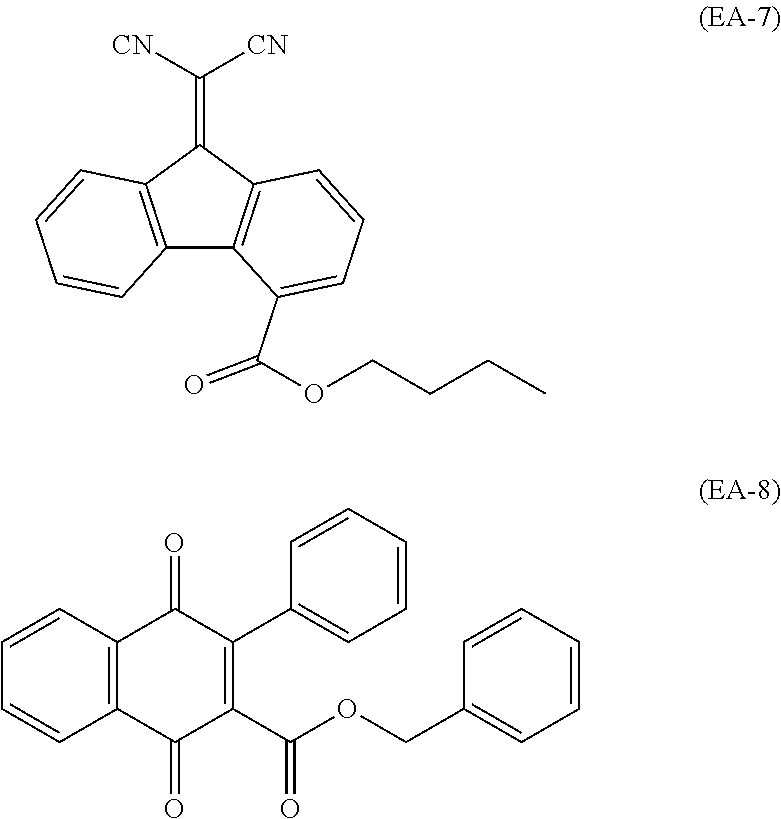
C12=C(C(=C([CN])[CN])C3=C1C(C(OCCCC)=O)=CC=C3)C=CC=C2.C1=CC=CC2=C1C(=O)C(C1=CC=CC=C1)=C(C(OCC1=CC=CC=C1)=O)C2=O
